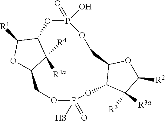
O1C2C(C([R3])([R3a])C1[R2])OP(=O)(S)OCC1OC([R1])C(C1([R4])[R4a])OP(=O)(O)OC2
